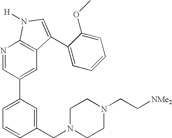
C1(CN2CCN(CC[NMe2])CC2)=CC(C2=CC3=C(N=C2)N([H])C=C3C2=CC=CC=C2OC)=CC=C1
